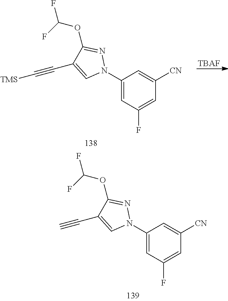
[TBAF].C1(N2N=C(OC(F)F)C(C#C[TMS])=C2)=CC(F)=CC([CN])=C1.C1(N2N=C(OC(F)F)C(C#C)=C2)=CC(F)=CC([CN])=C1
